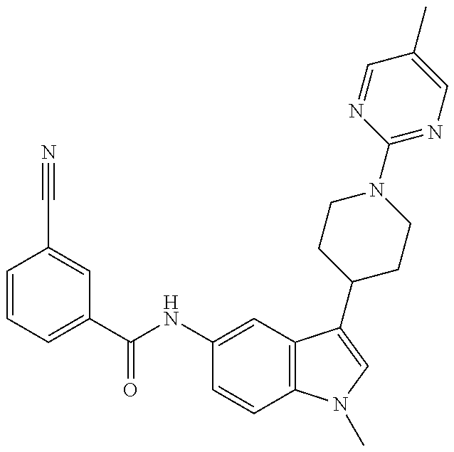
C(NC1=CC2=C(C=C1)N(C)C=C2C1CCN(C2=NC=C(C)C=N2)CC1)(=O)C1=CC=CC(C#N)=C1
